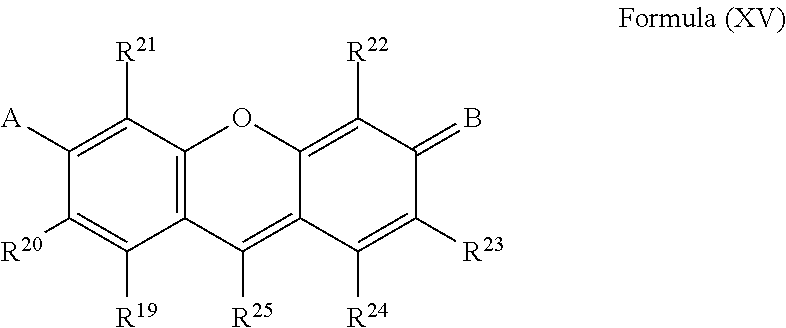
C1([R20])=C([R19])C2=C(C([R21])=C1[A])OC1=C([R22])C(=B)C([R23])=C([R24])C1=C2[R25]
